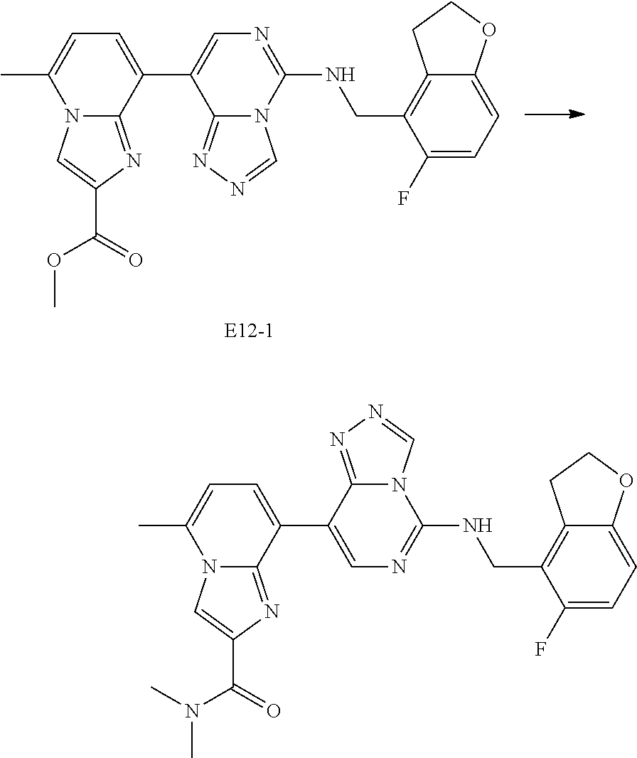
C1(NCC2=C3C(=CC=C2F)OCC3)=NC=C(C2=CC=C(C)N3C=C(C(=O)OC)N=C32)C2=NN=CN12.C1(NCC2=C3C(=CC=C2F)OCC3)=NC=C(C2=CC=C(C)N3C=C(C(=O)N(C)C)N=C32)C2=NN=CN12
